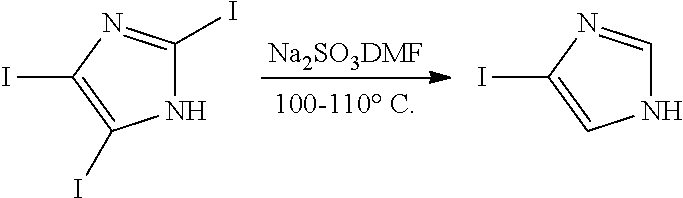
C1(I)=NC(I)=C(I)N1.C1=NC(I)=CN1.[Na2SO3DMF]
